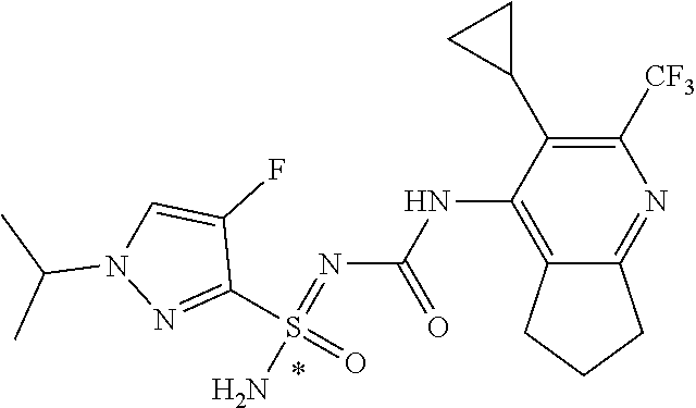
C1(NC(N=S(=O)(C2=NN(C(C)C)C=C2F)N)=O)=C2CCCC2=NC([CF3])=C1C1CC1
